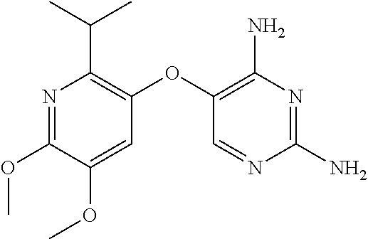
N1=C(OC)C(OC)=CC(OC2=C(N)N=C(N)N=C2)=C1C(C)C
